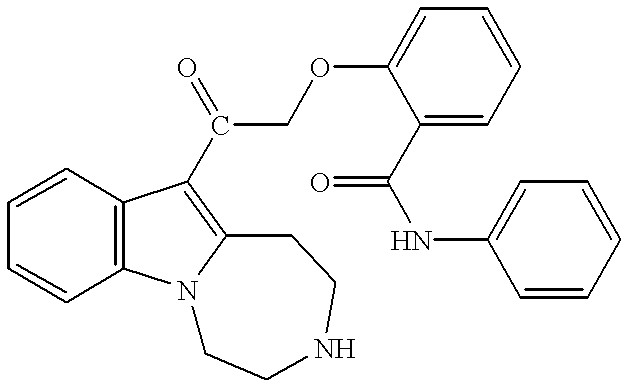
C1=CC2=C(C=C1)N1C(=C2C(=O)COC2=CC=CC=C2C(NC2=CC=CC=C2)=O)CCNCC1
